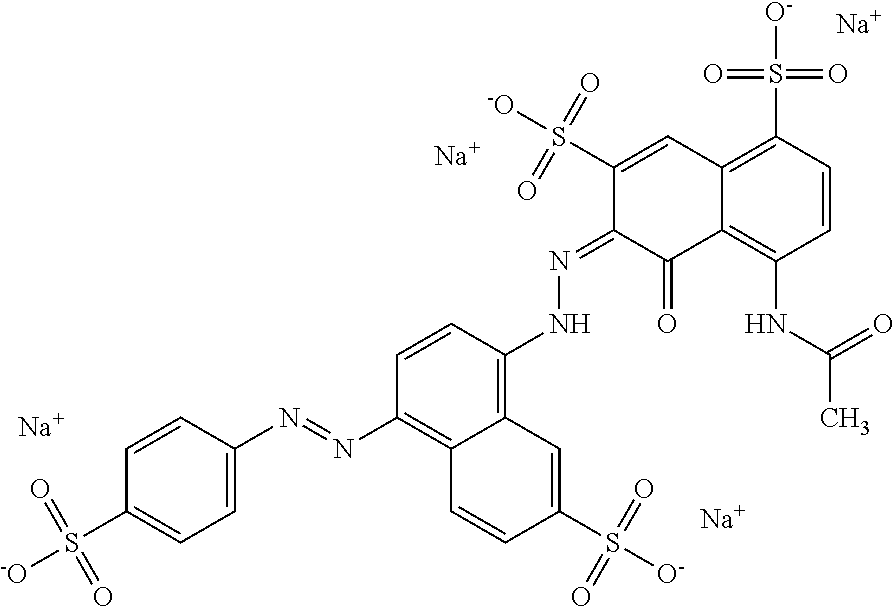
C1=C(N=NC2=C3C(=C(NN=C4C(S(=O)(=O)[-O])=CC5=C(S(=O)(=O)[O-])C=CC(NC(C)=O)=C5C4=O)C=C2)C=C(S(=O)(=O)[O-])C=C3)C=CC(S(=O)(=O)[-O])=C1.[Na].[Na].[Na].[Na]
